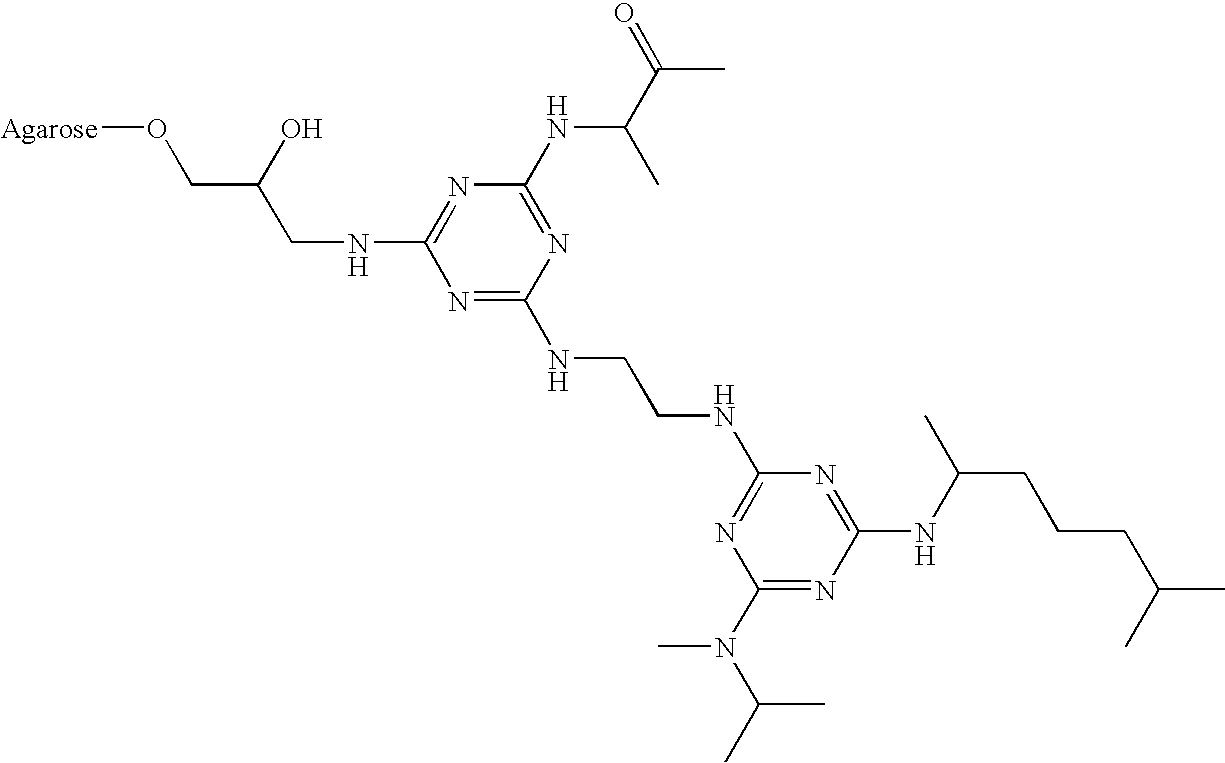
[Agarose]OCC(O)CNC1=NC(NC(C)C(=O)C)=NC(NCCNC2=NC(N(C(C)C)C)=NC(NC(C)CCCC(C)C)=N2)=N1
